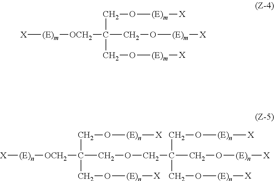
[X][(E)m][OCH2]C(CO[(E)m][X])(CO[(E)m][X])CO[(E)m][X].[X][(E)n][OCH2]C(CO[(E)n][X])(CO[(E)n][X])COCC(CO[(E)n][X])(CO[(E)n][X])CO[(E)n][X]
